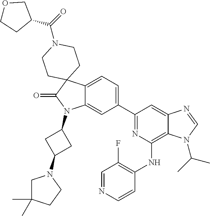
C12=CC=C(C3=NC(NC4=C(F)C=NC=C4)=C4C(=C3)N=CN4C(C)C)C=C1N(C1CC(N3CC(C)(C)CC3)C1)C(=O)C21CCN(C(=O)C2COCC2)CC1
